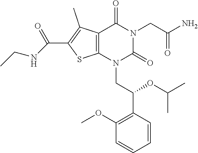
C12=C(N(CC(C3=C(OC)C=CC=C3)OC(C)C)C(=O)N(CC(N)=O)C1=O)SC(C(=O)NCC)=C2C
